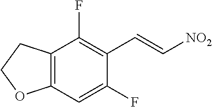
C12=C(C=C(F)C(C=C[NO2])=C1F)OCC2
